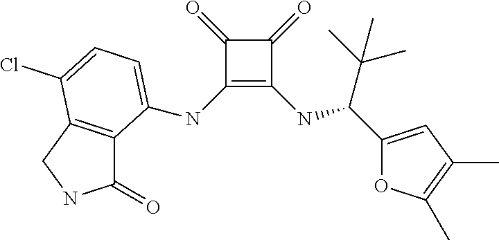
C1(=O)C(NC2=CC=C(Cl)C3=C2C(=O)NC3)=C(NC(C(C)(C)C)C2=CC(C)=C(C)O2)C1=O
